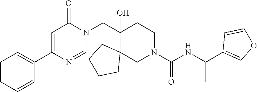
C1(CN2C(=O)C=C(C3=CC=CC=C3)N=C2)(O)C2(CN(C(NC(C3=COC=C3)C)=O)CC1)CCCC2
